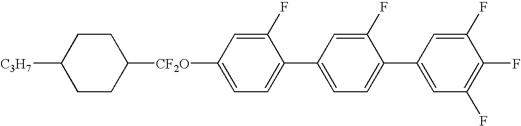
C1CC([CF2O]C2=CC=C(C3=CC=C(C4=CC(F)=C(F)C(F)=C4)C(F)=C3)C(F)=C2)CCC1[C3H7]
